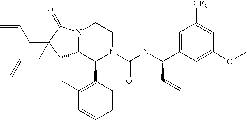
C1=C(C(N(C)C(N2CCN3C(C2C2=C(C)C=CC=C2)CC(CC=C)(CC=C)C3=O)=O)C=C)C=C(OC)C=C1[CF3]
